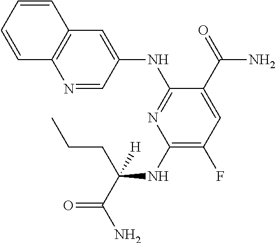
C1(NC(CCC)([H])C(=O)N)=C(F)C=C(C(N)=O)C(NC2=CC3=C(N=C2)C=CC=C3)=N1
